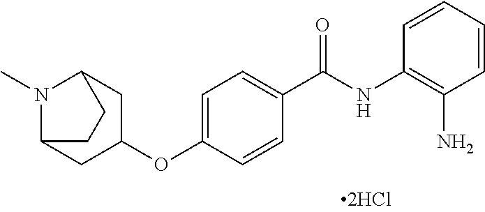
C1=CC=CC(N)=C1NC(C1=CC=C(OC2CC3N(C)C(C2)CC3)C=C1)=O
